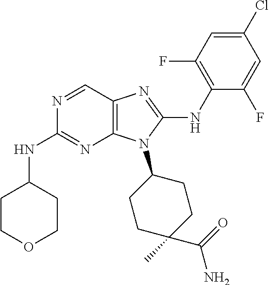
N1=CC2=C(N=C1NC1CCOCC1)N(C1CCC(C)(C(=O)N)CC1)C(NC1=C(F)C=C(Cl)C=C1F)=N2
